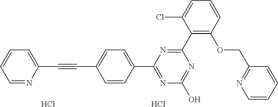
N1=C(O)N=C(C2=CC=C(C#CC3=CC=CC=N3)C=C2)N=C1C1=C(OCC2=NC=CC=C2)C=CC=C1Cl.Cl.Cl
